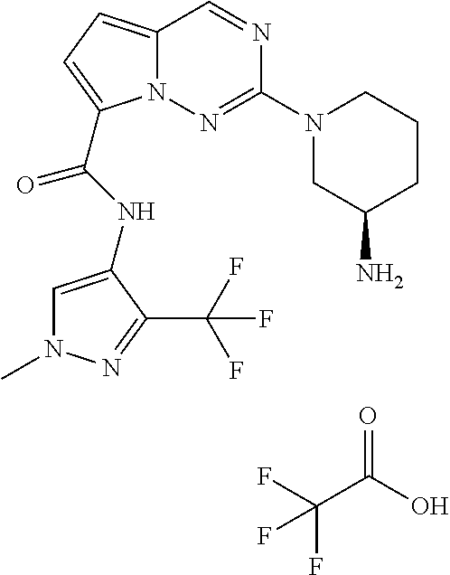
C1CCC(N)CN1C1=NN2C(=CC=C2C(NC2=CN(C)N=C2C(F)(F)F)=O)C=N1.O=C(O)C(F)(F)F
